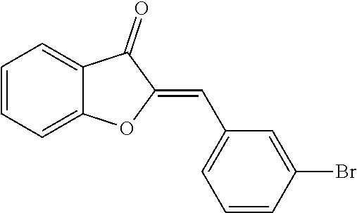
C1=CC=C2C(=C1)C(=O)C(=CC1=CC=CC(Br)=C1)O2
